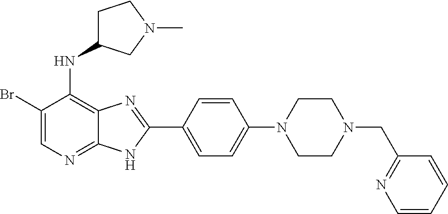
C1(Br)=CN=C2C(=C1NC1CCN(C)C1)N=C(C1=CC=C(N3CCN(CC4=NC=CC=C4)CC3)C=C1)N2
